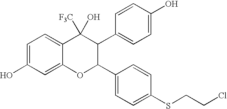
C1=C(O)C=C2C(=C1)C([F3C])(O)C(C1=CC=C(O)C=C1)C(C1=CC=C(SCCCl)C=C1)O2
